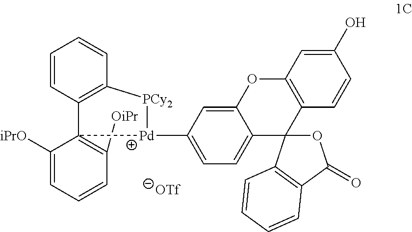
C1=C([Pd]2C3(=C([OiPr])C=CC=C3[iPrO])C3=C(C=CC=C3)[PCy2]2)C=C2C(=C1)C1(C3=C(O2)C=C(O)C=C3)OC(=O)C2=C1C=CC=C2
